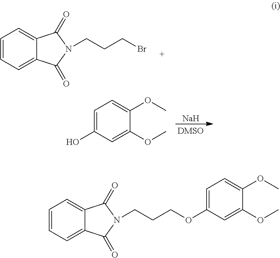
C1=CC=C2C(=C1)C(=O)N(CCCBr)C2=O.[Na].C1=C(O)C=C(OC)C(OC)=C1.C1=CC=C2C(=C1)C(=O)N(CCCOC1=CC=C(OC)C(OC)=C1)C2=O
